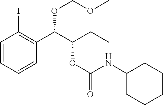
C1=CC=CC(C(C(CC)OC(=O)NC2CCCCC2)OCOC)=C1I
